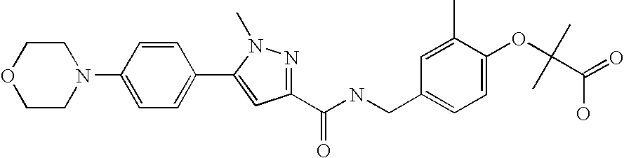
N1(C2=CC=C(C3=CC(C(NCC4=CC=C(OC(C(=O)O)(C)C)C(C)=C4)=O)=NN3C)C=C2)CCOCC1
